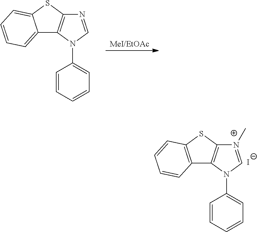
C12=C(SC3=C1N(C1=CC=CC=C1)C=[N+]3C)C=CC=C2.[I-].[MeI/EtOAc].C12=CC=CC=C1SC1=C2N(C2=CC=CC=C2)C=N1
